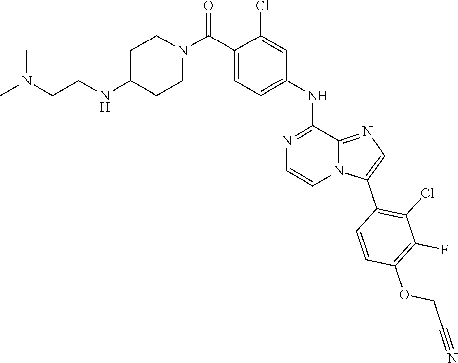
C(COC1=C(F)C(Cl)=C(C2=CN=C3N2C=CN=C3NC2=CC=C(C(N3CCC(NCCN(C)C)CC3)=O)C(Cl)=C2)C=C1)#N
